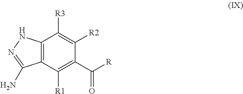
C12=C(C([R1])=C(C([R])=O)C([R2])=C1[R3])C(N)=NN2
